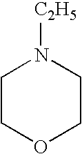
C1COCCN1[C2H5]
